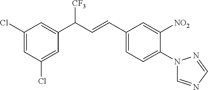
C1(Cl)=CC(Cl)=CC(C(C=CC2=CC=C(N3C=NC=N3)C([NO2])=C2)[CF3])=C1
